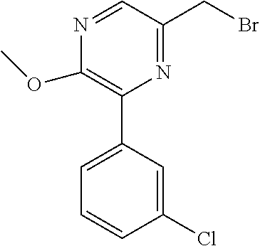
C1(OC)=C(C2=CC=CC(Cl)=C2)N=C(CBr)C=N1
